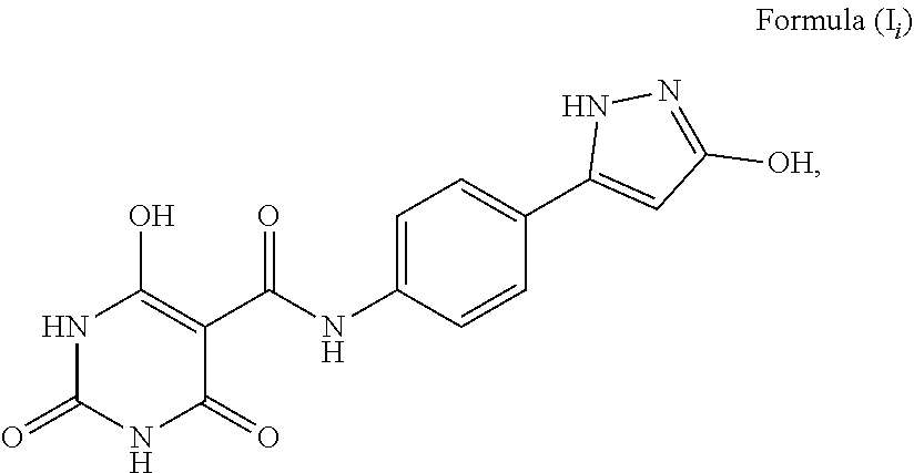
C1=C(C2=CC([OH])=NN2)C=CC(NC(C2=C(O)NC(=O)NC2=O)=O)=C1
